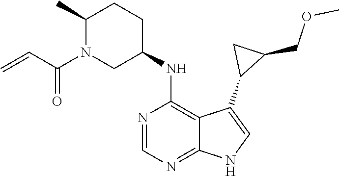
C1(C)N(C(C=C)=O)CC(NC2=C3C(=NC=N2)NC=C3C2C(COC)C2)CC1
